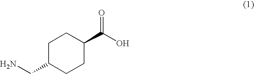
C(C1CCC(C(O)=O)CC1)N
